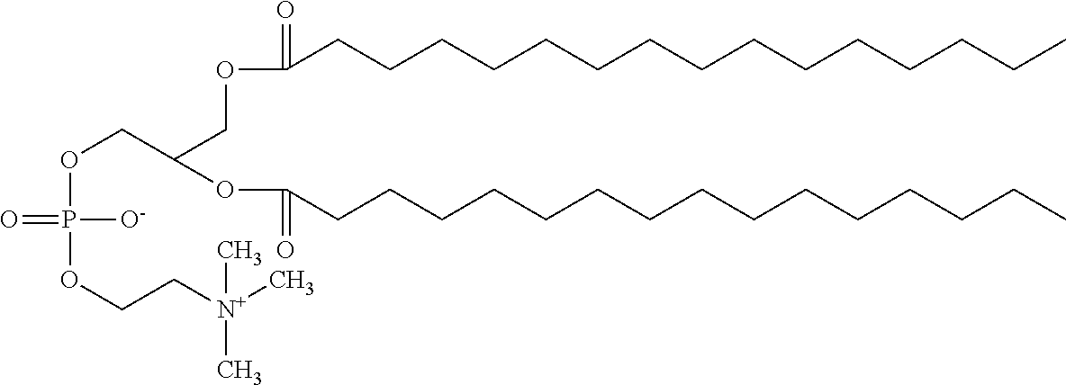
O(P(OCC[N+](C)(C)C)([O-])=O)CC(COC(CCCCCCCCCCCCCCC)=O)OC(=O)CCCCCCCCCCCCCCC
